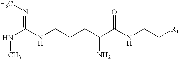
N(C(NCCCC(C(NCC[R1])=O)N)=NC)C
